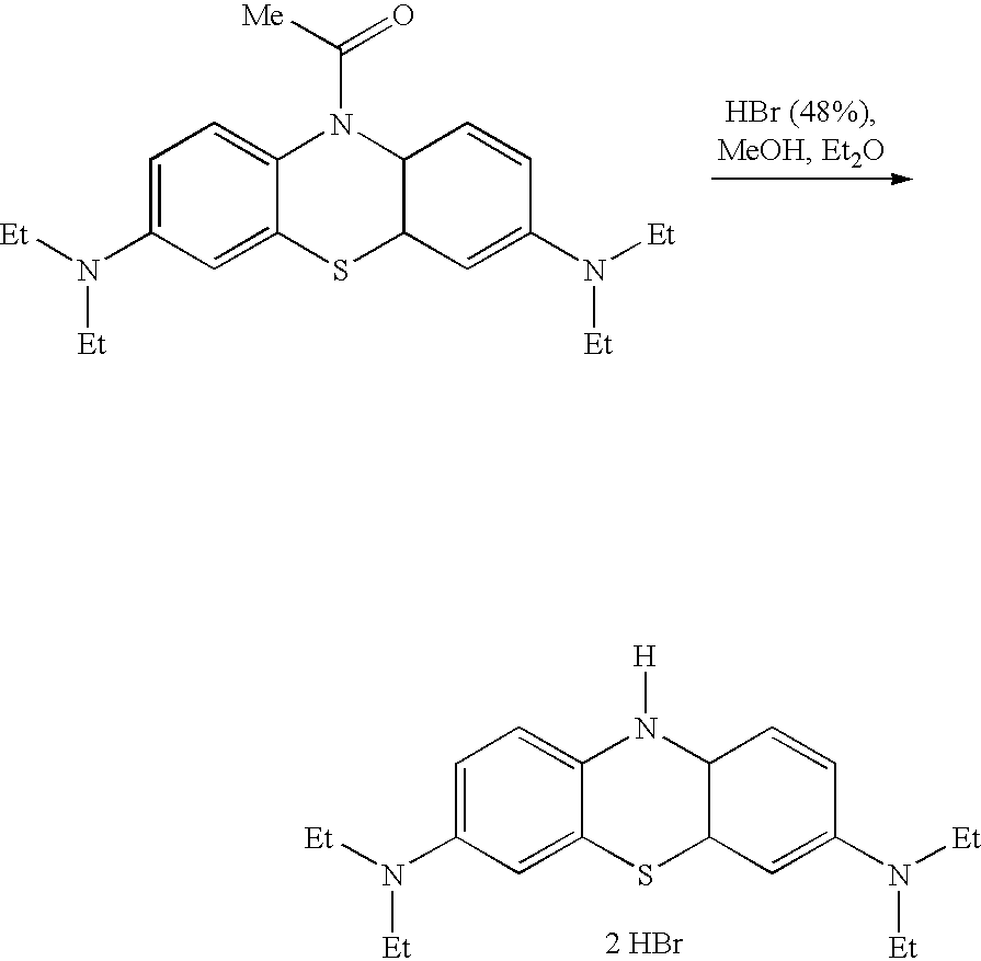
C1=C(N([Et])[Et])C=C2C(=C1)N(C([Me])=O)C1C(S2)C=C(N([Et])[Et])C=C1.C1=C(N([Et])[Et])C=C2C(=C1)N([H])C1C(S2)C=C(N([Et])[Et])C=C1.[2 HBr]
